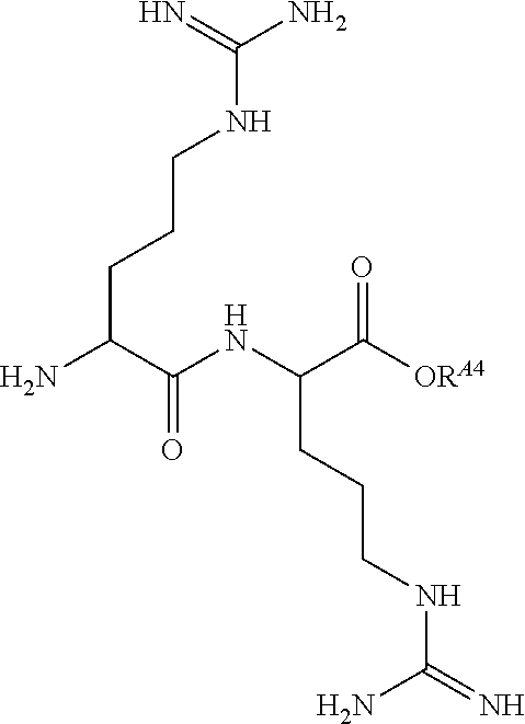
NC(C(NC(C([ORA4])=O)CCCNC(=N)N)=O)CCCNC(N)=N
